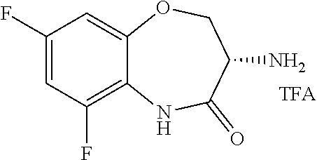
C1(F)=CC(F)=C2C(=C1)OCC(N)C(=O)N2.[TFA]
